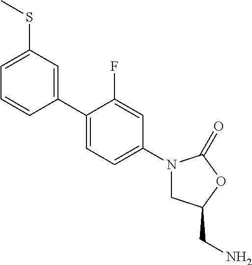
C1=C(SC)C=C(C2=CC=C(N3CC(CN)OC3=O)C=C2F)C=C1
